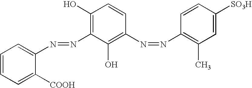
C1=CC=C([COOH])C(N=NC2=C(O)C=CC(N=NC3=C(C)C=C([SO3H])C=C3)=C2O)=C1
